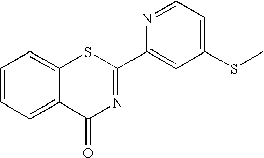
C1(C2=NC(=O)C3=CC=CC=C3S2)=CC(SC)=CC=N1
